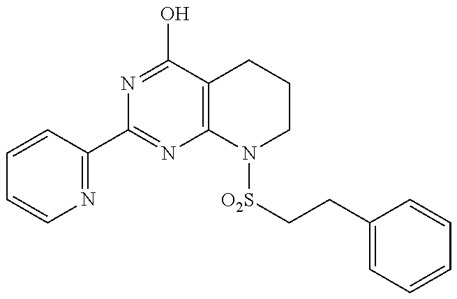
C1=CC(C2=NC3=C(C(O)=N2)CCCN3[O2S]CCC2=CC=CC=C2)=NC=C1
